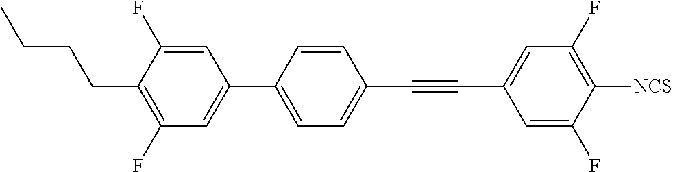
C1=C(F)C(CCCC)=C(F)C=C1C1=CC=C(C#CC2=CC(F)=C([NCS])C(F)=C2)C=C1
